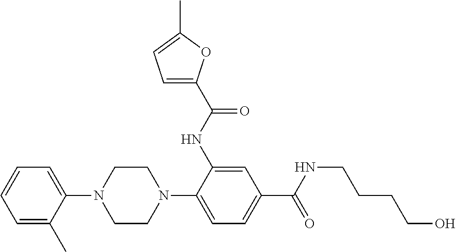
C1=C(C)C(N2CCN(C3=CC=C(C(NCCCCO)=O)C=C3NC(=O)C3=CC=C(C)O3)CC2)=CC=C1
